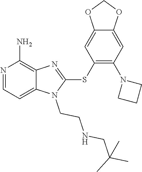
C12=CC=NC(N)=C1N=C(SC1=C(N3CCC3)C=C3C(=C1)OCO3)N2CCNCC(C)(C)C
